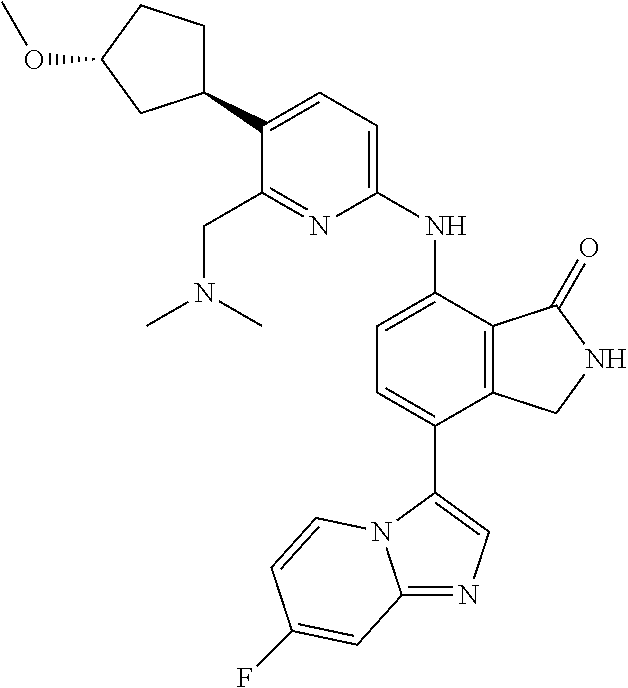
C12=NC=C(C3=CC=C(NC4=CC=C(C5CCC(OC)C5)C(CN(C)C)=N4)C4=C3CNC4=O)N1C=CC(F)=C2
